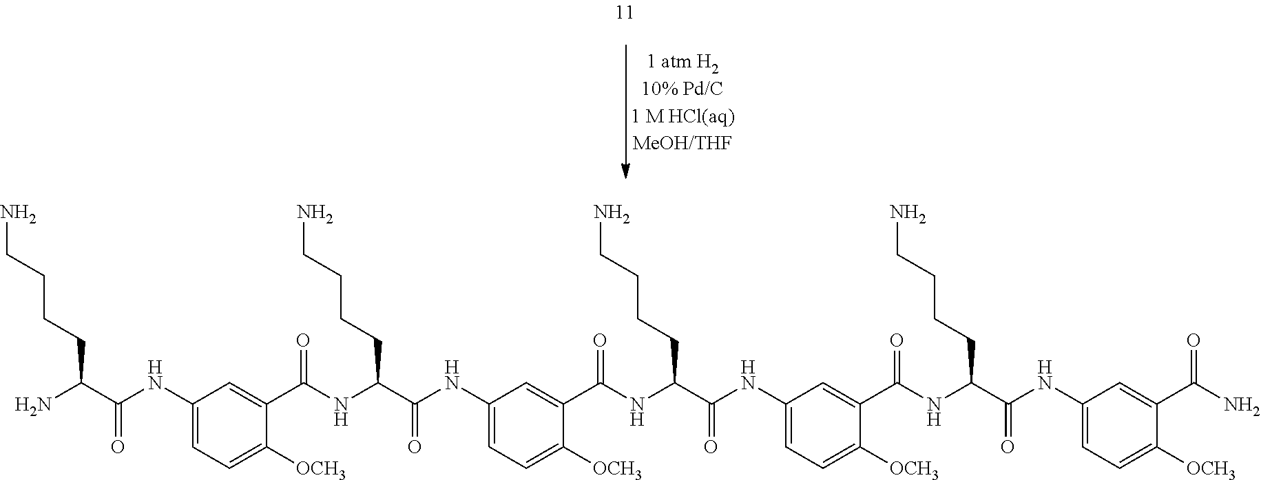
NCCCCC(C(NC1=CC=C([OCH3])C(C(=O)NC(CCCCN)C(NC2=CC=C([OCH3])C(C(=O)NC(CCCCN)C(NC3=CC=C([OCH3])C(C(=O)NC(CCCCN)C(NC4=CC=C([OCH3])C(C(N)=O)=C4)=O)=C3)=O)=C2)=O)=C1)=O)N
